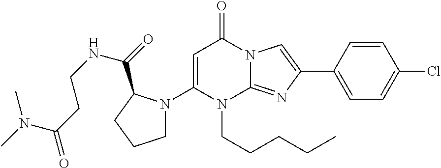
C1(N2CCCC2C(=O)NCCC(=O)N(C)C)=CC(=O)N2C(=NC(C3=CC=C(Cl)C=C3)=C2)N1CCCCC
